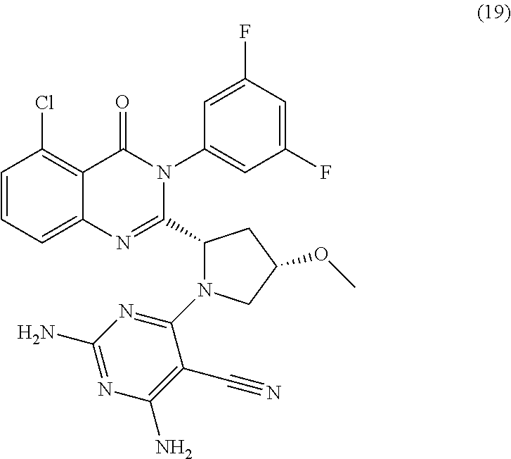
C1=CC=C2C(=C1Cl)C(=O)N(C1=CC(F)=CC(F)=C1)C(C1N(C3=NC(N)=NC(N)=C3C#N)CC(OC)C1)=N2
